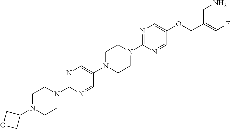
C1N(C2COC2)CCN(C2=NC=C(N3CCN(C4=NC=C(OCC(=CF)CN)C=N4)CC3)C=N2)C1
